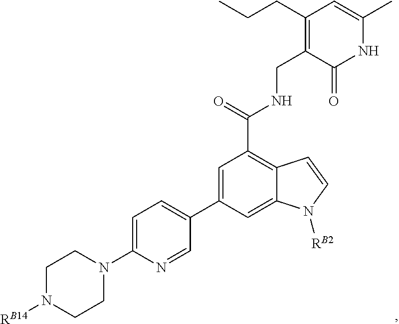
C1=C(N2CCN([RB14])CC2)N=CC(C2=CC(C(=O)NCC3=C(CCC)C=C(C)NC3=O)=C3C(=C2)N([RB2])C=C3)=C1
